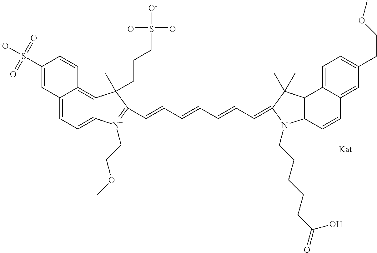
C12=CC=C3C(=C1C=CC(S(=O)(=O)[-O])=C2)C(CCCS(=O)(=O)[O-])(C)C(C=CC=CC=CC=C1C(C)(C)C2=C(C=CC4=CC(CCOC)=CC=C42)N1CCCCCC(=O)O)=[N+]3CCOC
